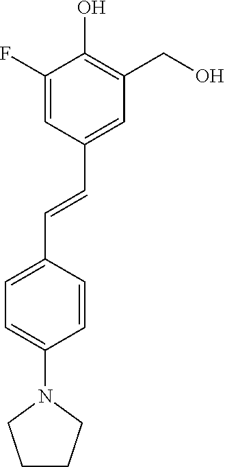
C1(F)=CC(C=CC2=CC=C(N3CCCC3)C=C2)=CC(CO)=C1O
